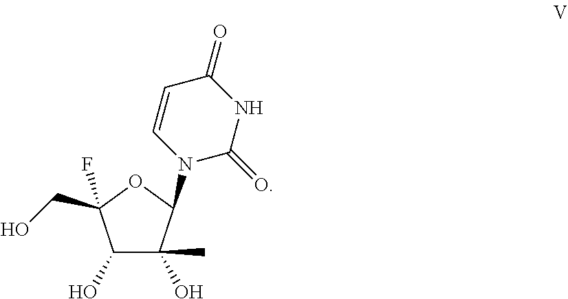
C1(O)C(C)(O)C(N2C(=O)NC(=O)C=C2)OC1(CO)F
